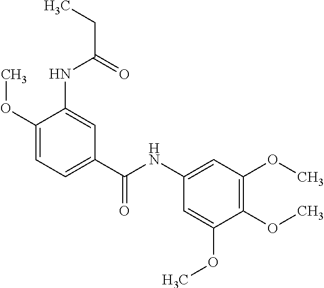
C1(OC)=CC=C(C(=O)NC2=CC(OC)=C(OC)C(OC)=C2)C=C1NC(CC)=O
